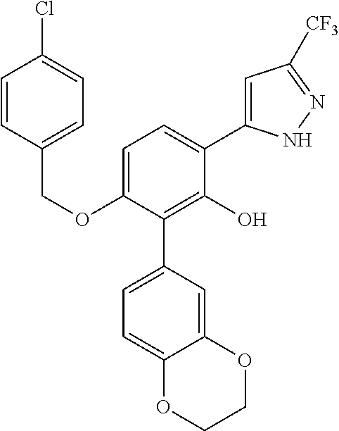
C1(OCC2=CC=C(Cl)C=C2)=CC=C(C2=CC([CF3])=NN2)C(O)=C1C1=CC=C2C(=C1)OCCO2
